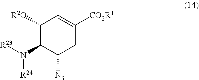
C1([R2O])C(N([R23])[R24])C([N3])CC([CO2R1])=C1
